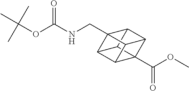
C12C3(C(OC)=O)C4C1C1(CNC(OC(C)(C)C)=O)C2C3C41
